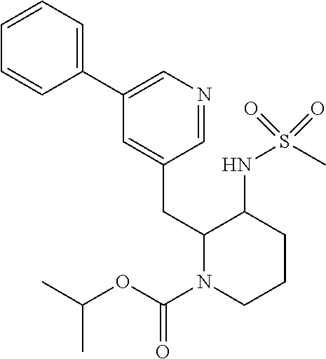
C1=CC=C(C2=CN=CC(CC3N(C(OC(C)C)=O)CCCC3NS(C)(=O)=O)=C2)C=C1
